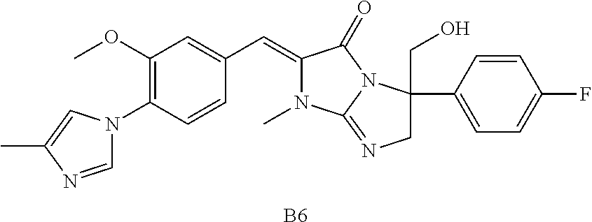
C1=NC(C)=CN1C1=C(OC)C=C(C=C2N(C)C3=NCC(CO)(C4=CC=C(F)C=C4)N3C2=O)C=C1.[B6]
